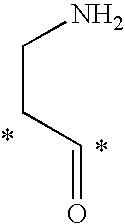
C(=O)CCN
